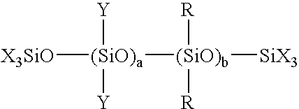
[X3SiO][(SiO)a]([(SiO)b]([SiX3])([R])[R])([Y])[Y]
